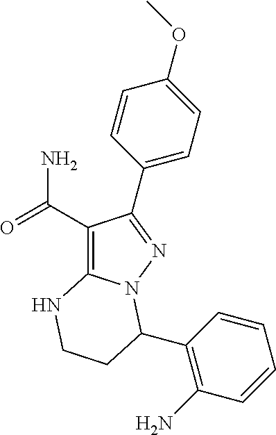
C1(C(=O)N)=C2N(N=C1C1=CC=C(OC)C=C1)C(C1=C(N)C=CC=C1)CCN2
